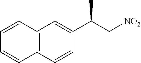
C12=C(C=CC(C(C[NO2])C)=C1)C=CC=C2
